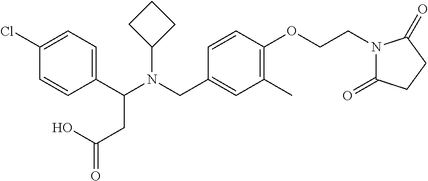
C1(C(N(CC2=CC(C)=C(OCCN3C(=O)CCC3=O)C=C2)C2CCC2)CC(=O)O)=CC=C(Cl)C=C1
